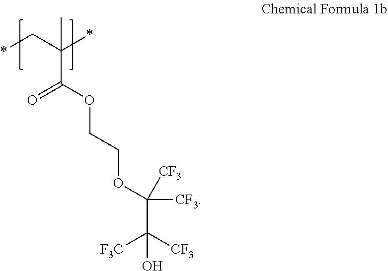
*CC(C(=O)OCCOC(C([F3C])([CF3])O)([CF3])[CF3])(*)C
